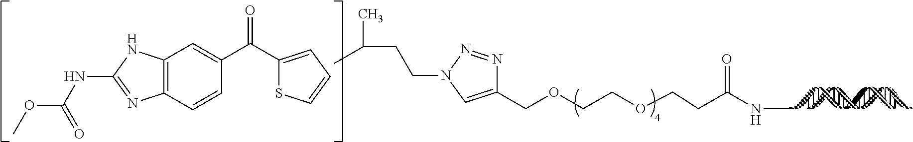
C1(COCCOCCC(NC)=O)=CN(CCC(C)C)N=N1.C12=C(NC(NC(OC)=O)=N1)C=C(C(C1=CC=CS1)=O)C=C2
